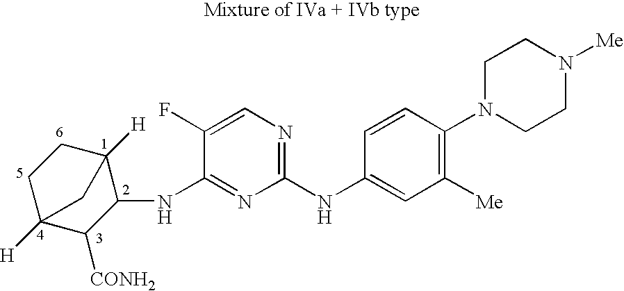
C1C2([H])C([CONH2])C(NC3=NC(NC4=CC([Me])=C(N5CCN([Me])CC5)C=C4)=NC=C3F)C([H])(C1)C2
